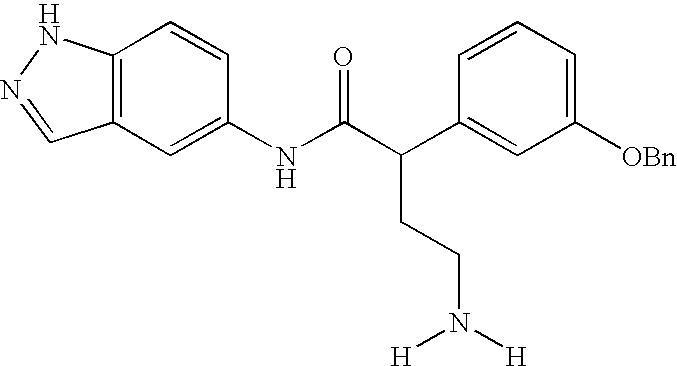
C12=C(C=C(NC(C(C3=CC([OBn])=CC=C3)CCN([H])[H])=O)C=C1)C=NN2
